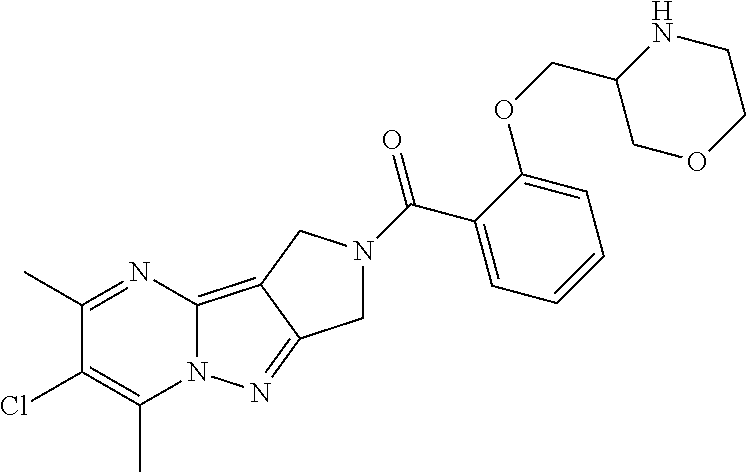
O=C(C1=CC=CC=C1OCC1NCCOC1)N1CC2=NN3C(=C2C1)N=C(C)C(Cl)=C3C
